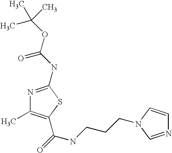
N1=C(NC(OC(C)(C)C)=O)SC(C(=O)NCCCN2C=CN=C2)=C1C
